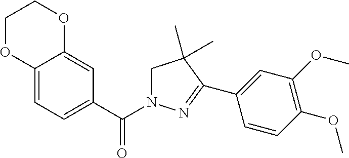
C1OC2=CC=C(C(N3CC(C)(C)C(C4=CC(OC)=C(OC)C=C4)=N3)=O)C=C2OC1
